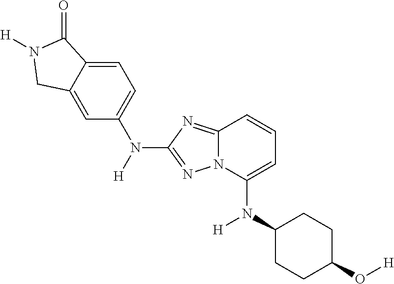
N(C1=CC=CC2=NC(N([H])C3=CC=C4C(=C3)CN([H])C4=O)=NN12)(C1CCC(O[H])CC1)[H]
